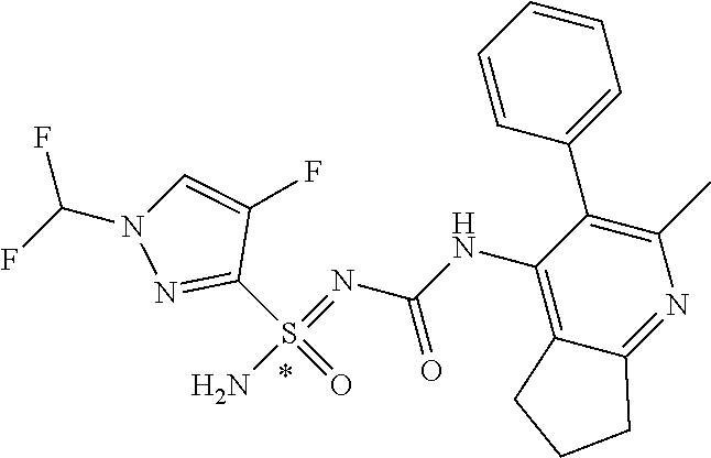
C1(S(=O)(=NC(NC2=C3C(=NC(C)=C2C2=CC=CC=C2)CCC3)=O)N)=NN(C(F)F)C=C1F
